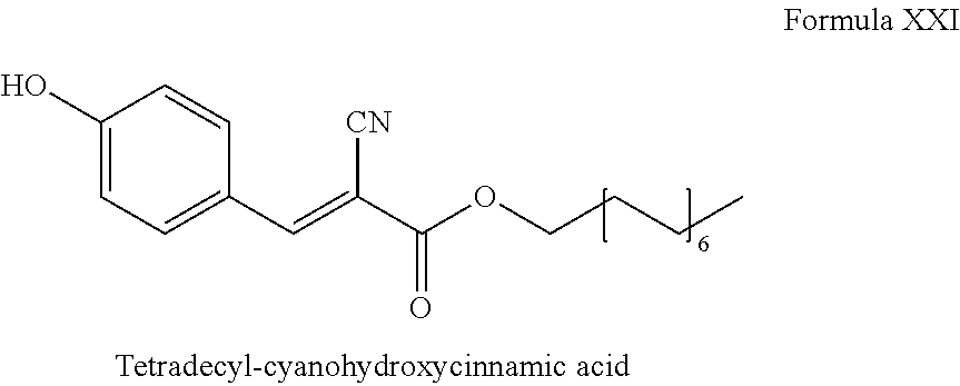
C1(O)=CC=C(C=C(C(OCCCC)=O)[CN])C=C1
